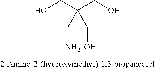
OCC(CO)(CN)CO
